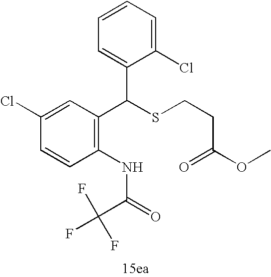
C1=CC(Cl)=CC(C(SCCC(OC)=O)C2=CC=CC=C2Cl)=C1NC(C(F)(F)F)=O
